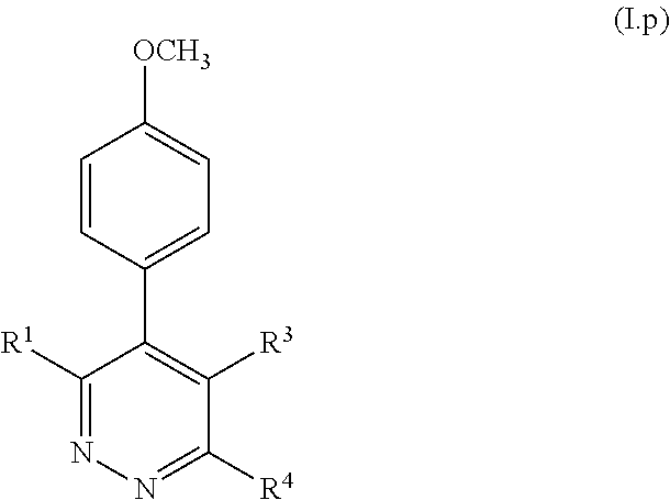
C1=CC(C2=C([R3])C([R4])=NN=C2[R1])=CC=C1[OCH3]
